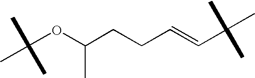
C(OC(CCC=CC(C)(C)C)C)(C)(C)C
